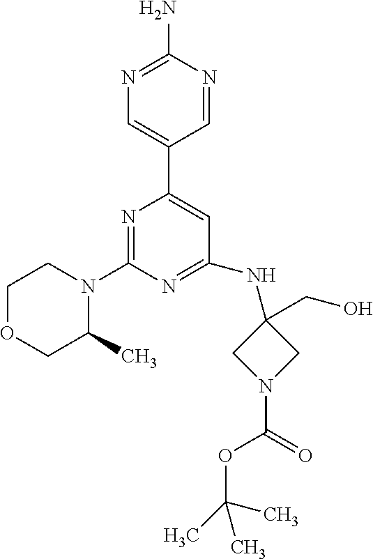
N1=C(N)N=CC(C2=CC(NC3(CO)CN(C(OC(C)(C)C)=O)C3)=NC(N3CCOCC3C)=N2)=C1
